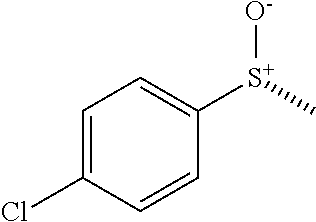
C1=C(Cl)C=CC([S+](C)[O-])=C1
